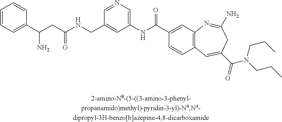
C(C(NCC1=CC(NC(C2=CC3=C(C=C2)C=C(C(=O)N(CCC)CCC)CC(N)=N3)=O)=CN=C1)=O)C(C1=CC=CC=C1)N
